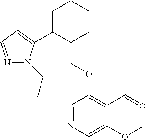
C1C(C2=CC=NN2CC)C(COC2=C(C=O)C(OC)=CN=C2)CCC1
